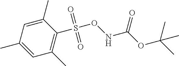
C1(C)=C(S(ONC(=O)OC(C)(C)C)(=O)=O)C(C)=CC(C)=C1
